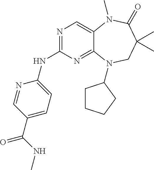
N1=C(NC2=CC=C(C(=O)NC)C=N2)N=C2C(=C1)N(C)C(=O)C(C)(C)CN2C1CCCC1
